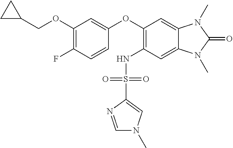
C1(OCC2CC2)=C(F)C=CC(OC2=C(NS(C3=CN(C)C=N3C)(=O)=O)C=C3C(=C2)N(C)C(=O)N3C)=C1
